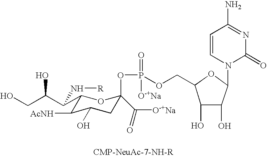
C1(C(C(CO)O)N[R])C([AcNH])C(O)CC(C([O-+Na])=O)(OP(=O)(OCC2C(O)C(O)C(N3C(=O)N=C(N)C=C3)O2)[O-+Na])O1
